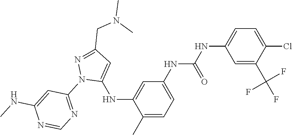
C1(C)=CC=C(NC(NC2=CC=C(Cl)C(C(F)(F)F)=C2)=O)C=C1NC1=CC(CN(C)C)=NN1C1=NC=NC(NC)=C1
